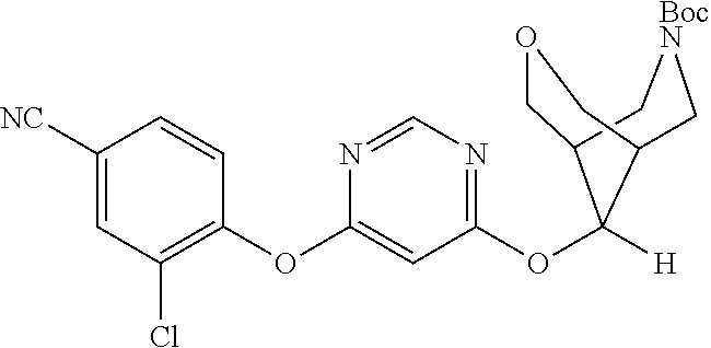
C1([NC])=CC(Cl)=C(OC2=CC(OC3([H])C4COCC3C[BocN]C4)=NC=N2)C=C1
